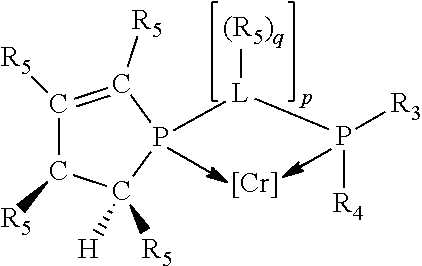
C1([R5])=C([R5])P([L]([(R5)q])P([R3])[R4])C([H])([R5])C1[R5].[Cr]
